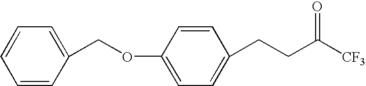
C1=CC(COC2=CC=C(CCC([CF3])=O)C=C2)=CC=C1
